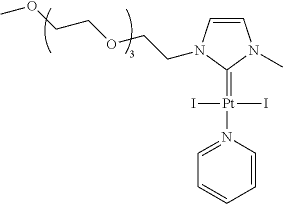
C1=CN(CCOCCOC)C(=[Pt](N2=CC=CC=C2)(I)I)N1C
